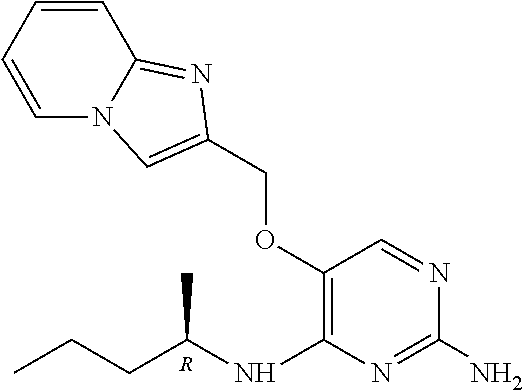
[R].O(C1=C(NC(CCC)C)N=C(N)N=C1)CC1=CN2C=CC=CC2=N1
